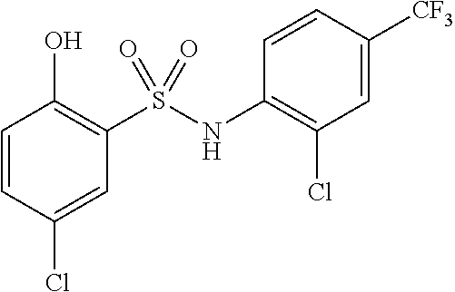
C1=CC(Cl)=CC(S(NC2=C(Cl)C=C([CF3])C=C2)(=O)=O)=C1O
